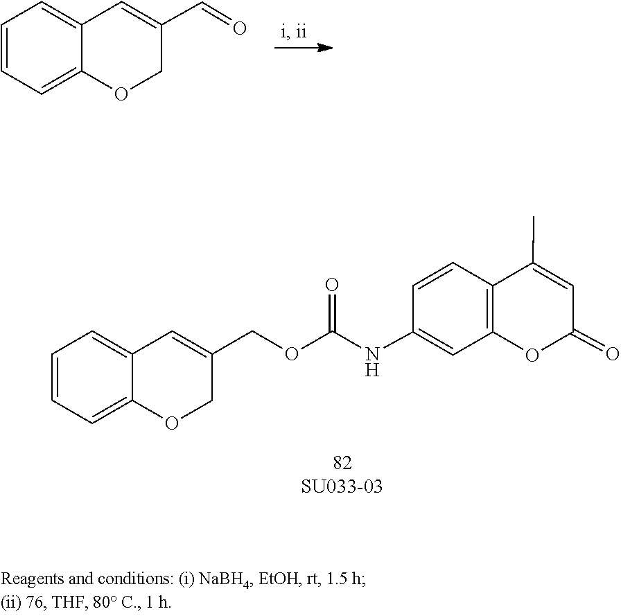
C1=CC=C2C=C(C=O)COC2=C1.C1(C)=CC(=O)OC2=C1C=CC(NC(OCC1=CC3=CC=CC=C3OC1)=O)=C2
